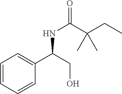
N(C(C(CC)(C)C)=O)C(C1=CC=CC=C1)CO
